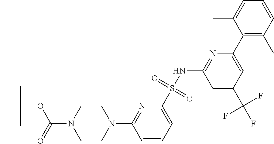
N1(C2=NC(S(NC3=NC(C4=C(C)C=CC=C4C)=CC(C(F)(F)F)=C3)(=O)=O)=CC=C2)CCN(C(OC(C)(C)C)=O)CC1
